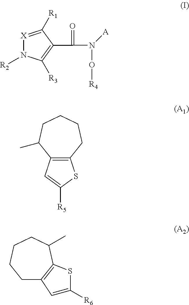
[X]1=C([R1])C(C(=O)N([A])O[R4])=C([R3])N1[R2].C12=C(CCCCC1C)SC([R5])=C2.C1C2=C(C(C)CCC1)SC([R6])=C2
